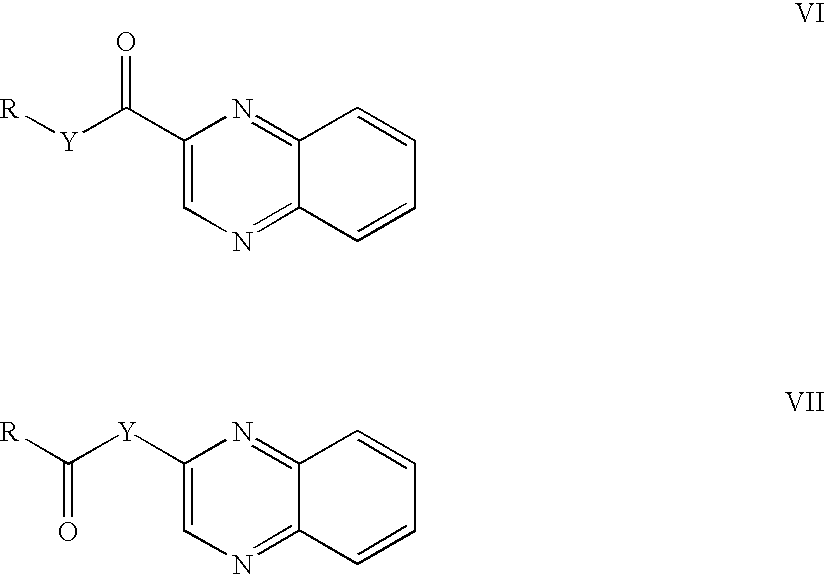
C1(C([Y][R])=O)=CN=C2C(=N1)C=CC=C2.C1([Y]C([R])=O)=CN=C2C(=N1)C=CC=C2
